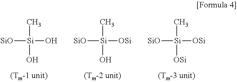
[SiO][Si](O)(O)C.[SiO][Si]([OSi])(O)C.[SiO][Si]([OSi])([OSi])C
